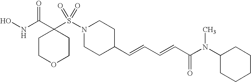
ONC(C1(S(N2CCC(C=CC=CC(N(C3CCCCC3)C)=O)CC2)(=O)=O)CCOCC1)=O
